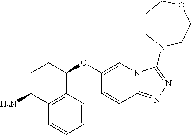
C1(OC2CCC(N)C3=C2C=CC=C3)=CN2C(=NN=C2N2CCCOCC2)C=C1
